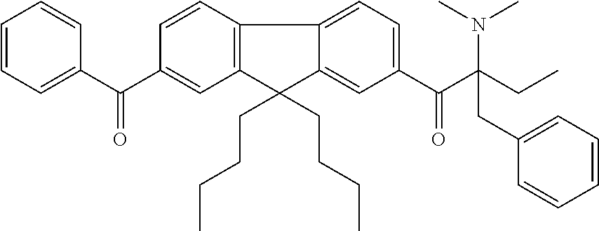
C1=CC=C(C(=O)C2=CC3=C(C=C2)C2=CC=C(C(=O)C(CC)(N(C)C)CC4=CC=CC=C4)C=C2C3(CCCC)CCCC)C=C1
